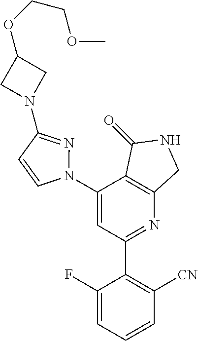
C1(N2N=C(N3CC(OCCOC)C3)C=C2)=CC(C2=C([CN])C=CC=C2F)=NC2=C1C(=O)NC2
